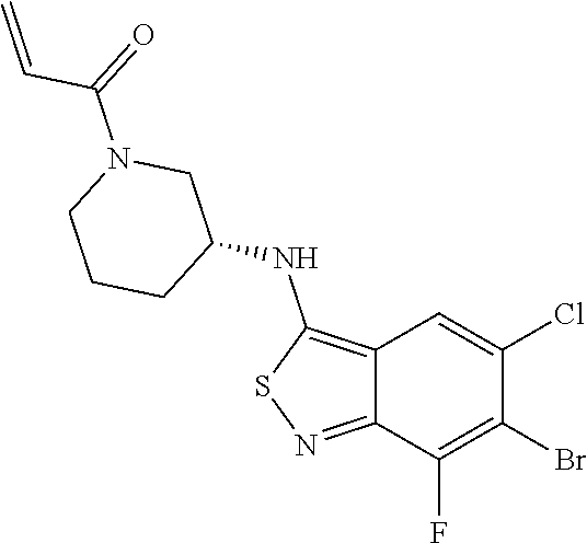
BrC1=C(F)C2=NSC(NC3CN(C(=O)C=C)CCC3)=C2C=C1Cl
